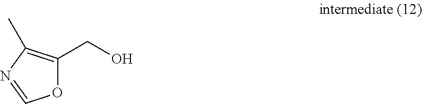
O1C(CO)=C(C)N=C1
